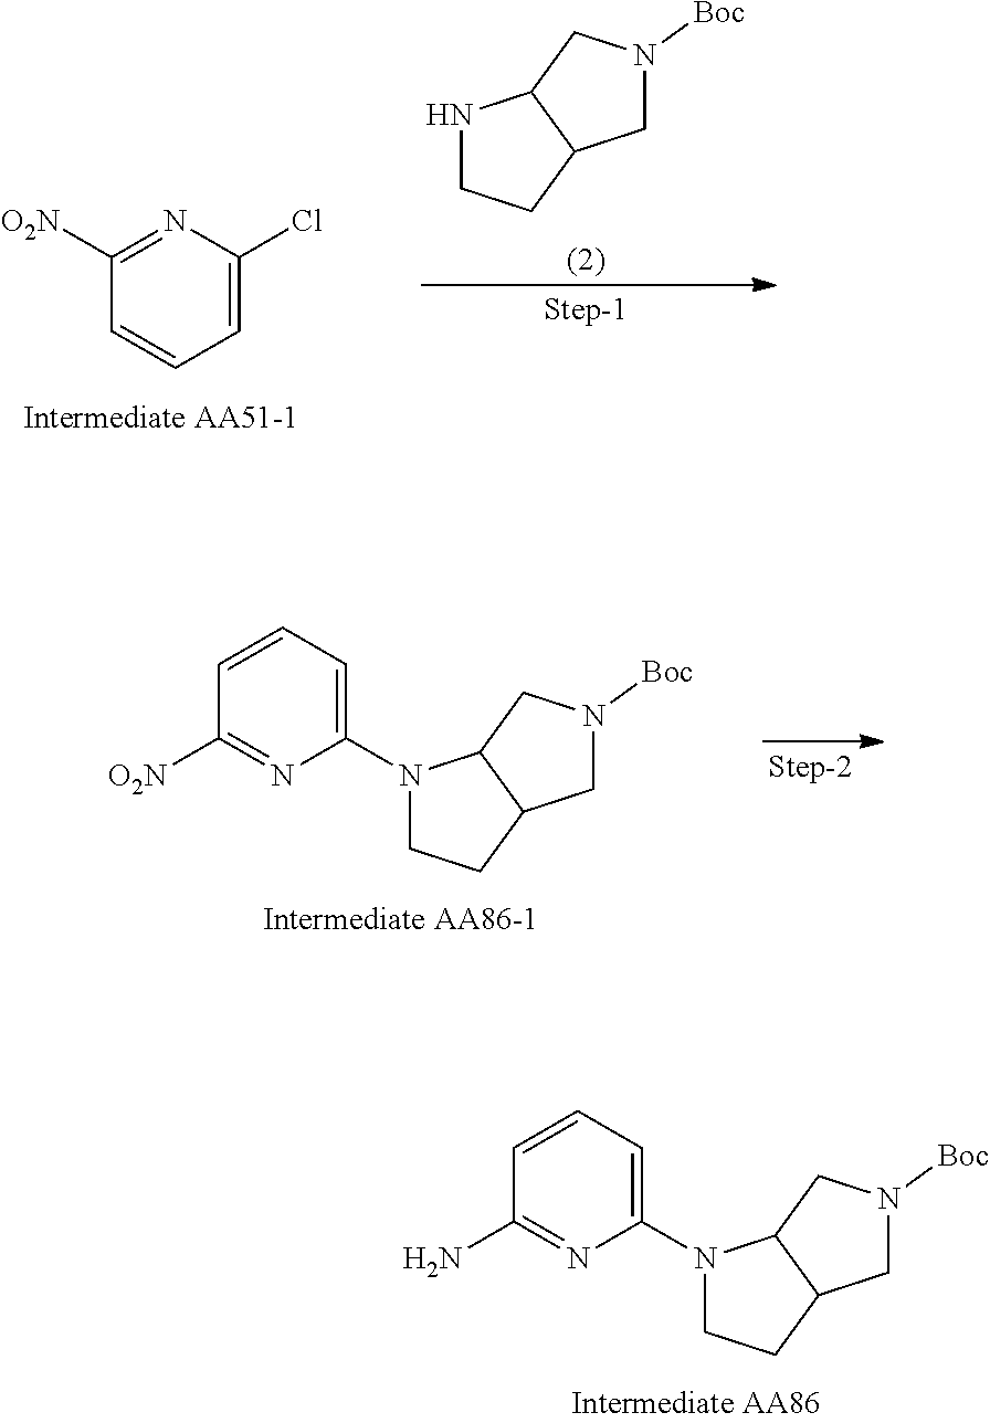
C1([O2N])=NC(Cl)=CC=C1.N1CCC2C1CN([Boc])C2.C1=CC=C(N2CCC3C2CN([Boc])C3)N=C1[O2N].C1=CC=C(N2CCC3C2CN([Boc])C3)N=C1N
